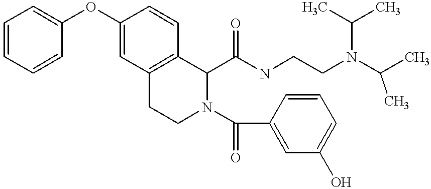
C1=CC=CC(OC2=CC3=C(C=C2)C(C(NCCN(C(C)C)C(C)C)=O)N(C(C2=CC(O)=CC=C2)=O)CC3)=C1
